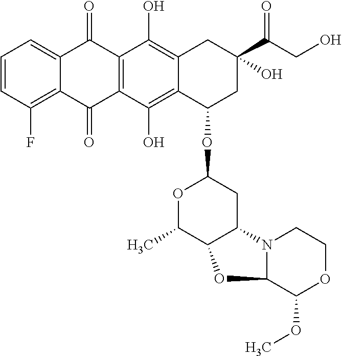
C1=CC(F)=C2C(=C1)C(=O)C1=C(C2=O)C(O)=C2C(=C1O)CC(C(CO)=O)(O)CC2OC1OC(C)C2C(C1)N1C(O2)C(OC)OCC1
